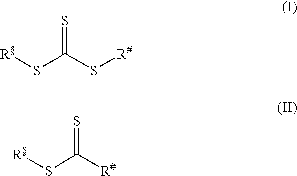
[R]SC(S[R#])=S.[R]SC([R#])=S
